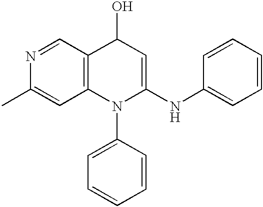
N1=CC2=C(C=C1C)N(C1=CC=CC=C1)C(NC1=CC=CC=C1)=CC2O
